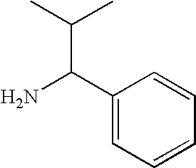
C(C(C1=CC=CC=C1)N)(C)C
